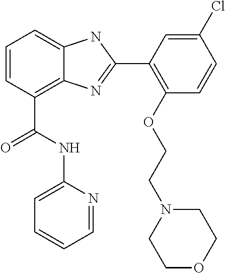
C1=CC(C(NC2=CC=CC=N2)=O)=C2C(=C1)NC(C1=C(OCCN3CCOCC3)C=CC(Cl)=C1)=N2
